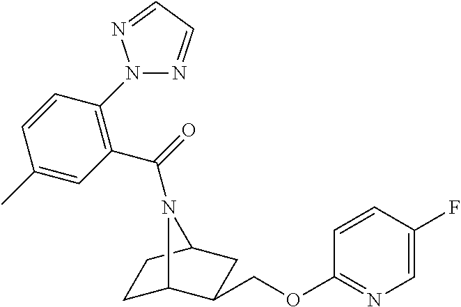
C1C2C(COC3=NC=C(F)C=C3)CC(C1)N2C(=O)C1=C(N2N=CC=N2)C=CC(C)=C1
